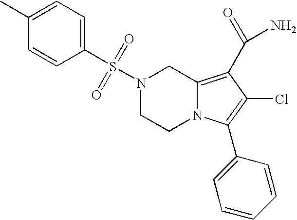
N1(S(=O)(=O)C2=CC=C(C)C=C2)CCN2C(=C(C(N)=O)C(Cl)=C2C2=CC=CC=C2)C1
